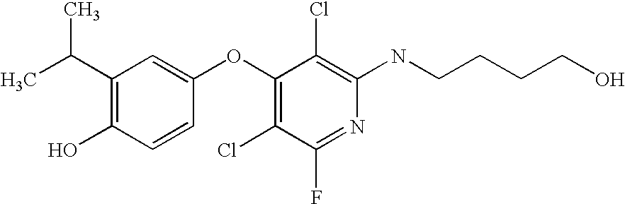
N(C1=C(Cl)C(OC2=CC(C(C)C)=C(O)C=C2)=C(Cl)C(F)=N1)CCCCO
